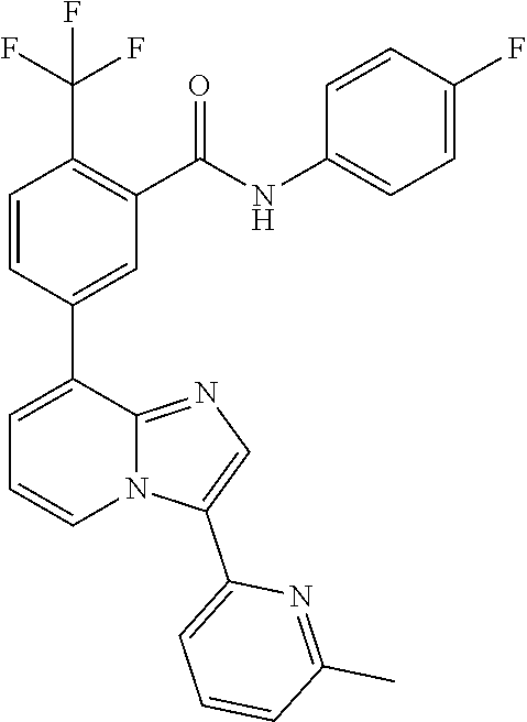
C1=CC(C2=CC=CN3C2=NC=C3C2=CC=CC(C)=N2)=CC(C(NC2=CC=C(F)C=C2)=O)=C1C(F)(F)F
